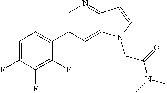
C1=C(C2=CC=C(F)C(F)=C2F)C=C2C(=N1)C=CN2CC(N(C)C)=O
